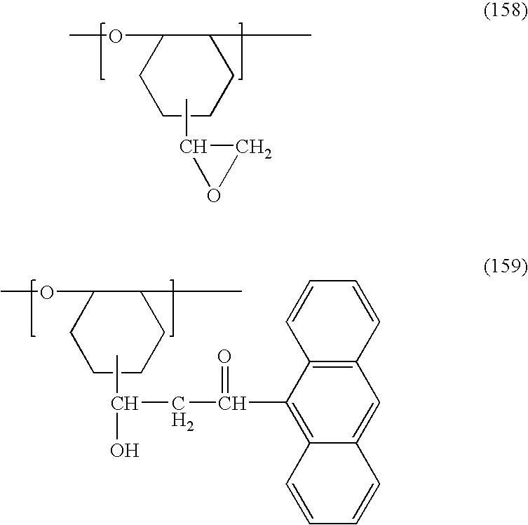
C1(C)C(OC)CCCC1.CC1OC1.C1(C)C(OC)CCCC1.CC(CC(=O)C1=C2C(=CC3=C1C=CC=C3)C=CC=C2)O
